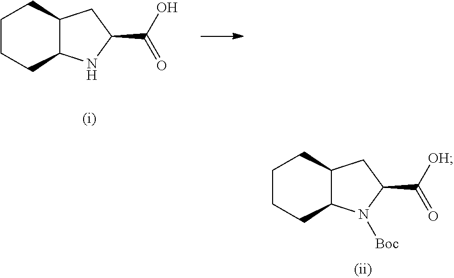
C1CCC2C(C1)CC(C(=O)[OH])N2[Boc].C1CCC2C(C1)CC(C(=O)O)N2
